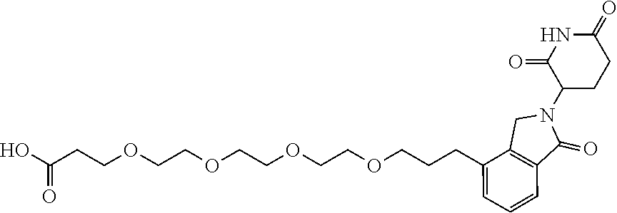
C1(N2CC3=C(C2=O)C=CC=C3CCCOCCOCCOCCOCCC(O)=O)CCC(=O)NC1=O
